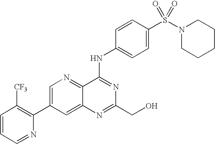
C1=CC=NC(C2=CN=C3C(=C2)N=C(CO)N=C3NC2=CC=C(S(N3CCCCC3)(=O)=O)C=C2)=C1[CF3]
